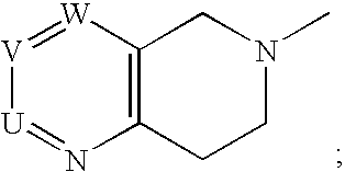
C12=C(CCN(C)C1)N=[U][V]=[W]2
